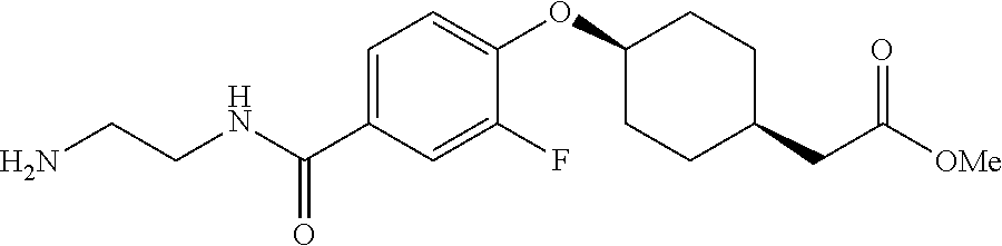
N(C(C1=CC=C(OC2CCC(CC([OMe])=O)CC2)C(F)=C1)=O)CCN
